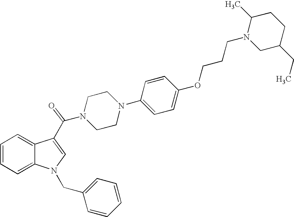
C1=CC=C2C(=C1)N(CC1=CC=CC=C1)C=C2C(N1CCN(C2=CC=C(OCCCN3CC(CC)CCC3C)C=C2)CC1)=O
